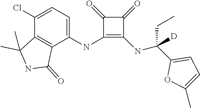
C1(NC2=CC=C(Cl)C3=C2C(=O)NC3(C)C)=C(NC(C2=CC=C(C)O2)(CC)[D])C(=O)C1=O
